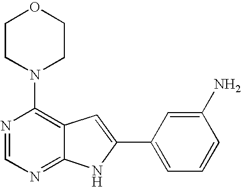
N1=CN=C2C(=C1N1CCOCC1)C=C(C1=CC=CC(N)=C1)N2
